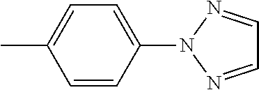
C1=C(C)C=CC(N2N=CC=N2)=C1
